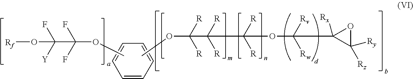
C1=CC=CC=C1.COC(F)(F)C([Y])(F)O[Rf].COC(C([R])([R])C([R])([R])OC([Rw])([Rv])C1([Rx])C([Rz])([Ry])O1)([R])[R]
